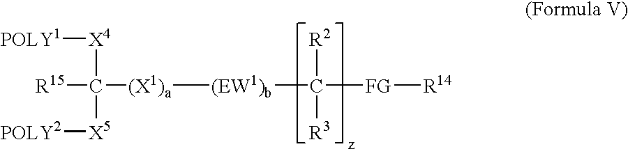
[(X1)a]([(EW1)b]C([FG][R14])([R2])[R3])C([R15])([X4][POLY1])[X5][POLY2]
